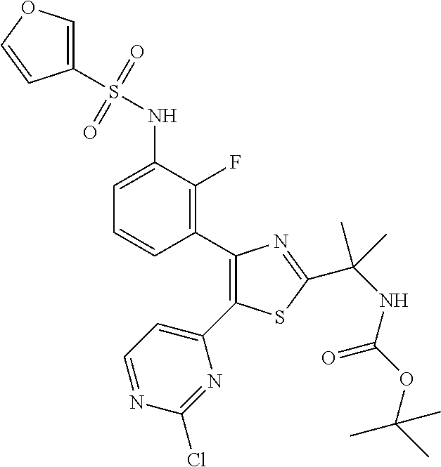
C1(C2=C(F)C(NS(C3=COC=C3)(=O)=O)=CC=C2)=C(C2=CC=NC(Cl)=N2)SC(C(NC(OC(C)(C)C)=O)(C)C)=N1
